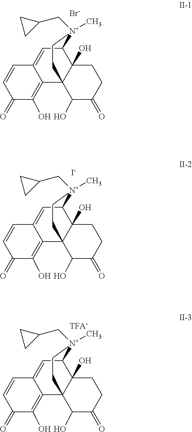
C1(=O)C(O)=C2C(=CC3C4(O)C2(C(O)C(=O)CC4)CC[N+]3(CC2CC2)C)C=C1.[Br-].C1(=O)C(O)=C2C(=CC3C4(O)C2(C(O)C(=O)CC4)CC[N+]3(CC2CC2)C)C=C1.[I-].C1(=O)C(O)=C2C(=CC3C4(O)C2(C(O)C(=O)CC4)CC[N+]3(CC2CC2)C)C=C1.[TFA-]
